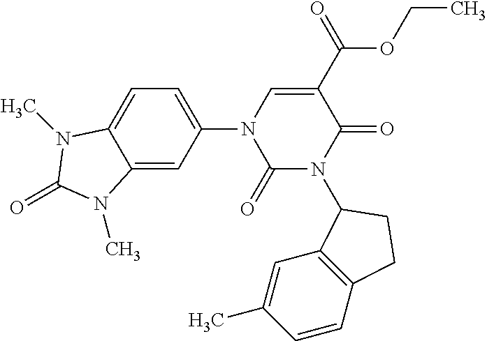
C1=C(N2C(=O)N(C3C4=C(C=CC(C)=C4)CC3)C(=O)C(C(=O)OCC)=C2)C=C2C(=C1)N(C)C(=O)N2C
